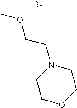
C1COCCN1CCOC
